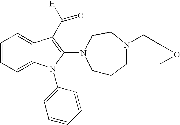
C1=CC=C2C(=C1)C(C([H])=O)=C(N1CCCN(CC3CO3)CC1)N2C1=CC=CC=C1
